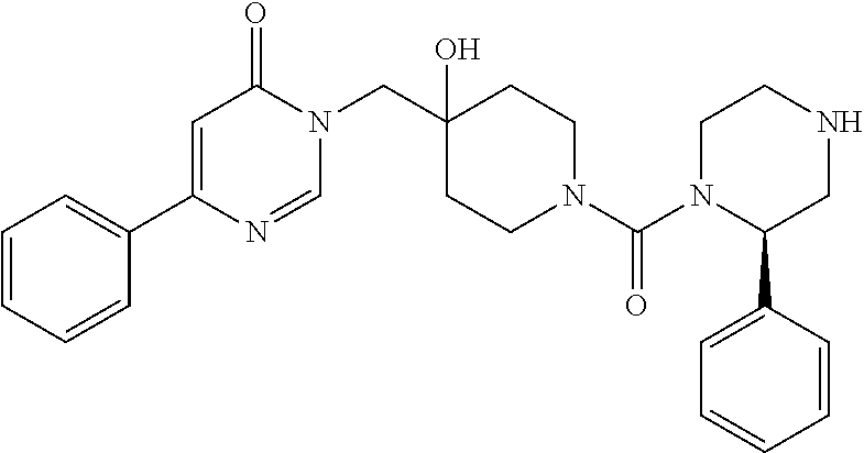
C1=CC=CC(C2=CC(=O)N(CC3(O)CCN(C(=O)N4C(C5=CC=CC=C5)CNCC4)CC3)C=N2)=C1
